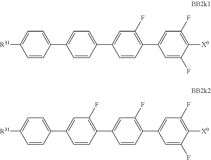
[R31]C1=CC=C(C2=CC=C(C3=CC(F)=C(C4=CC(F)=C([X0])C(F)=C4)C=C3)C=C2)C=C1.[R31]C1=CC=C(C2=CC(F)=C(C3=CC(F)=C(C4=CC(F)=C([X0])C(F)=C4)C=C3)C=C2)C=C1
